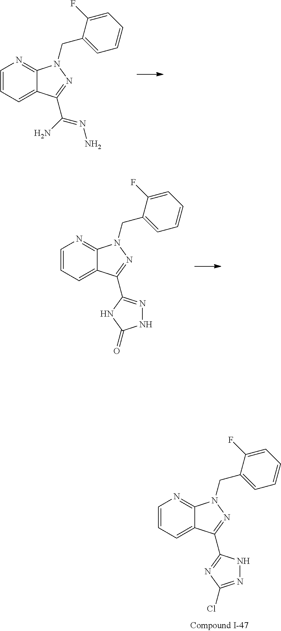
C1=CC=C2C(=N1)N(CC1=CC=CC=C1F)N=C2C(N)=NN.C1=CC=C2C(=N1)N(CC1=CC=CC=C1F)N=C2C1=NC(Cl)=NN1.C1=CC=C2C(=N1)N(CC1=CC=CC=C1F)N=C2C1=NNC(=O)N1
